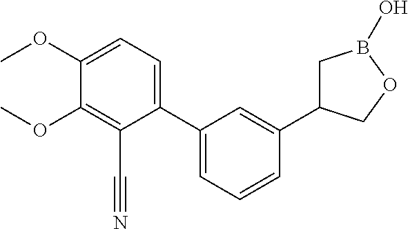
C1(C2=CC=CC(C3CB(O)OC3)=C2)=CC=C(OC)C(OC)=C1C#N
